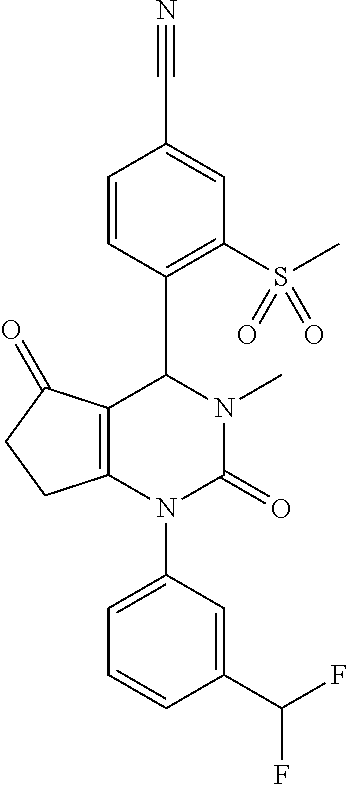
C12=C(N(C3=CC=CC(C(F)F)=C3)C(=O)N(C)C1C1=C(S(C)(=O)=O)C=C(C#N)C=C1)CCC2=O
